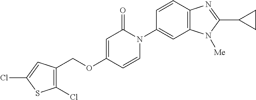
C(OC1=CC(=O)N(C2=CC3=C(C=C2)N=C(C2CC2)N3[Me])C=C1)C1=C(Cl)SC(Cl)=C1
